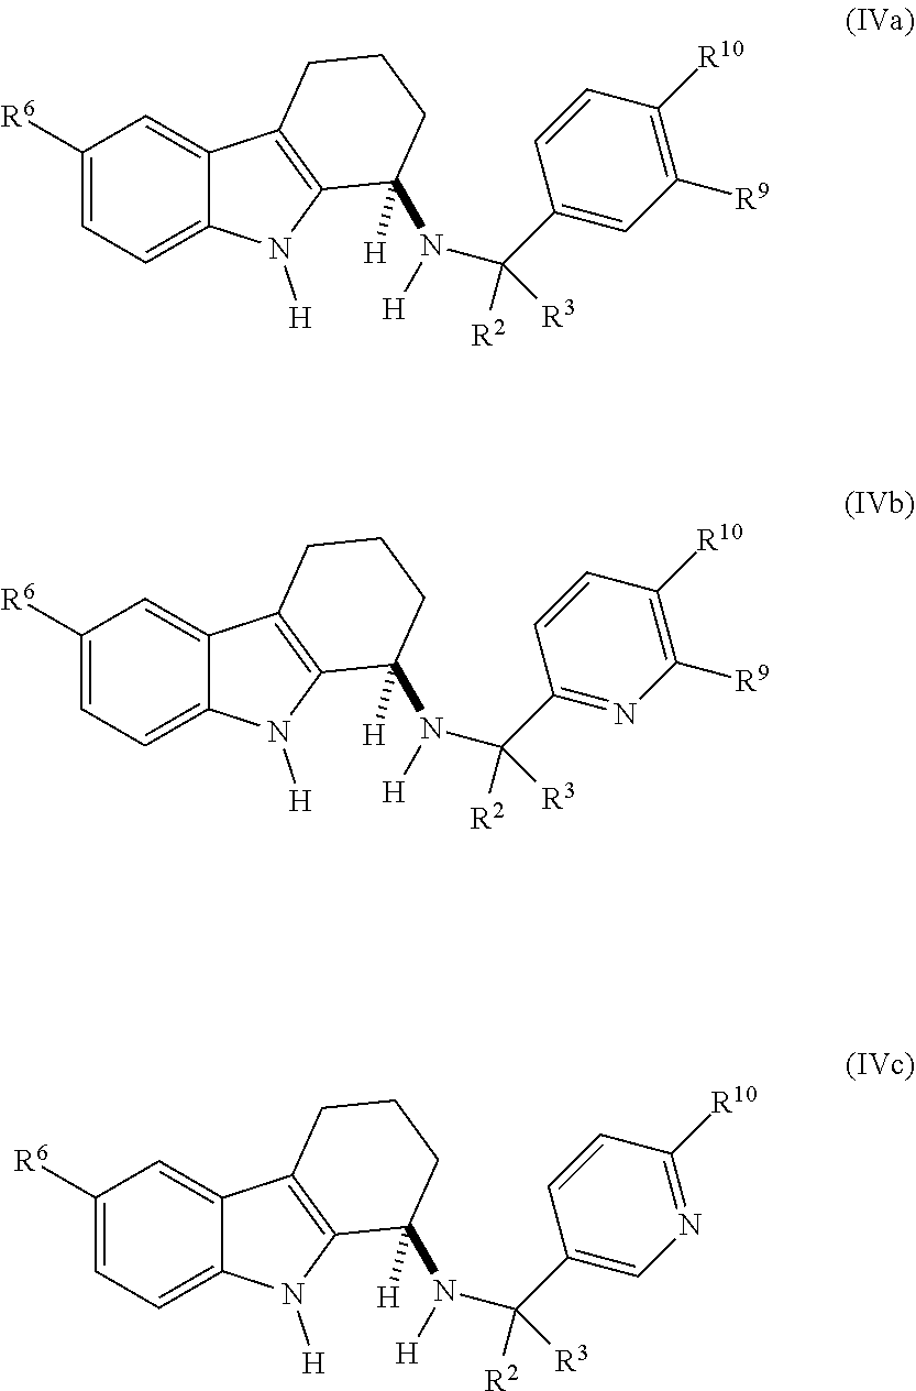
C1([R6])=CC=C2C(=C1)C1=C(N2[H])C([H])(N(C(C2=CC([R9])=C([R10])C=C2)([R2])[R3])[H])CCC1.C1([R6])=CC=C2C(=C1)C1=C(N2[H])C([H])(N(C(C2=NC([R9])=C([R10])C=C2)([R2])[R3])[H])CCC1.C1([R6])=CC=C2C(=C1)C1=C(N2[H])C([H])(N(C(C2=CN=C([R10])C=C2)([R2])[R3])[H])CCC1
